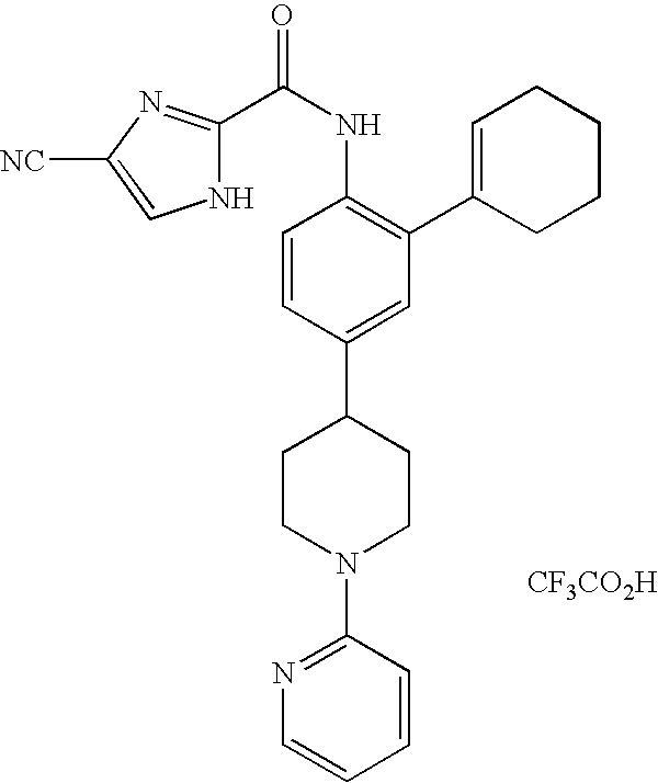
C1CN(C2=NC=CC=C2)CCC1C1=CC(C2=CCCCC2)=C(NC(=O)C2=NC([NC])=CN2)C=C1.[CF3CO2H]
